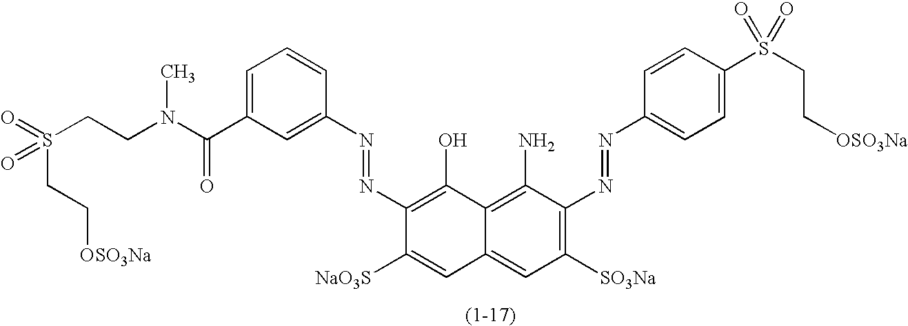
C1(N=NC2=C([SO3Na])C=C3C(=C2N)C(O)=C(N=NC2=CC(C(N(CCS(CC[OSO3Na])(=O)=O)C)=O)=CC=C2)C([NaO3S])=C3)=CC=C(S(=O)(CC[OSO3Na])=O)C=C1
